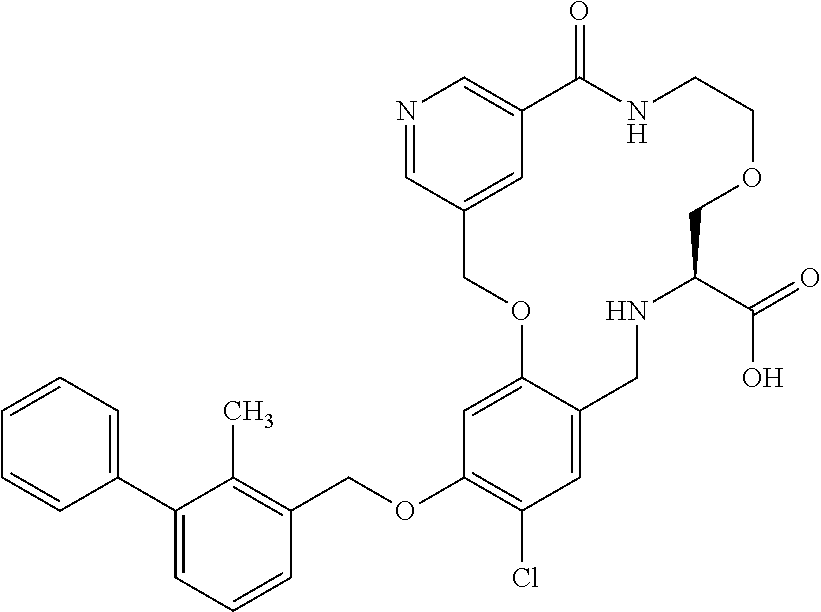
C1=CC=CC=C1C1=CC=CC(COC2=C(Cl)C=C3C(=C2)OCC2=CC(=CN=C2)C(=O)NCCOCC(C(O)=O)NC3)=C1C
